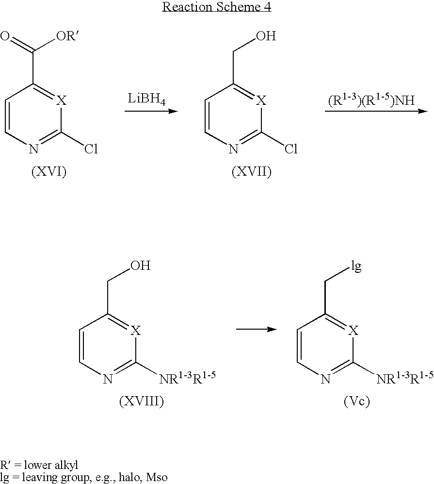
C1=CN=C(Cl)[X]=C1C(=O)[OR].[LiBH4].C1=CN=C(Cl)[X]=C1CO.[(R1-3)(R1-5)NH].C1=CN=C([NR1-3R1-5])[X]=C1CO.C1=CN=C([NR1-3R1-5])[X]=C1C[lg]
